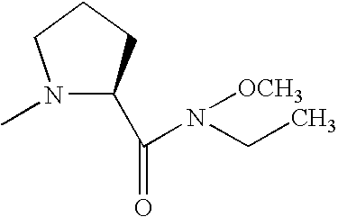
N1(C)C(C(=O)N(CC)[OCH3])CCC1
